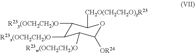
C1([R23y(OCH2CH2)O])C([R23x(OCH2CH2)O])C([R23w(OCH2CH2)O])C([OR24])OC1[CH2O(CH2CH2O)zR23]
